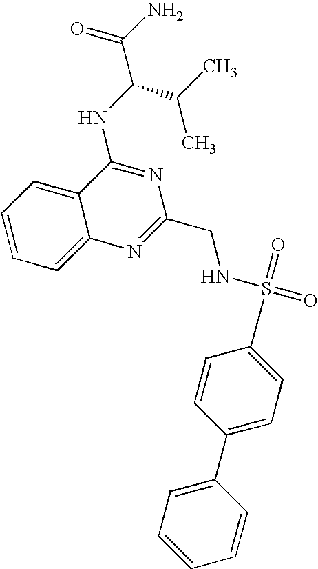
C12=CC=CC=C1C(NC(C(N)=O)C(C)C)=NC(CNS(=O)(C1=CC=C(C3=CC=CC=C3)C=C1)=O)=N2
